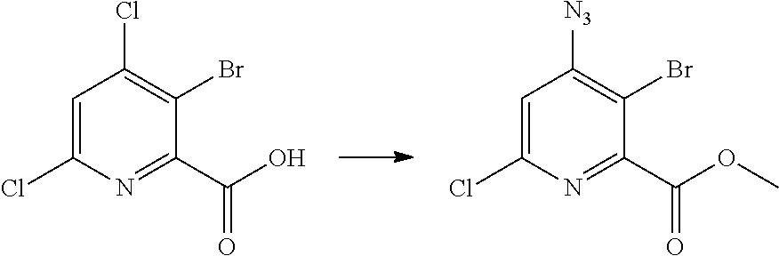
C1=C(Cl)N=C(C(O)=O)C(Br)=C1Cl.C1=C(Cl)N=C(C(OC)=O)C(Br)=C1[N3]
